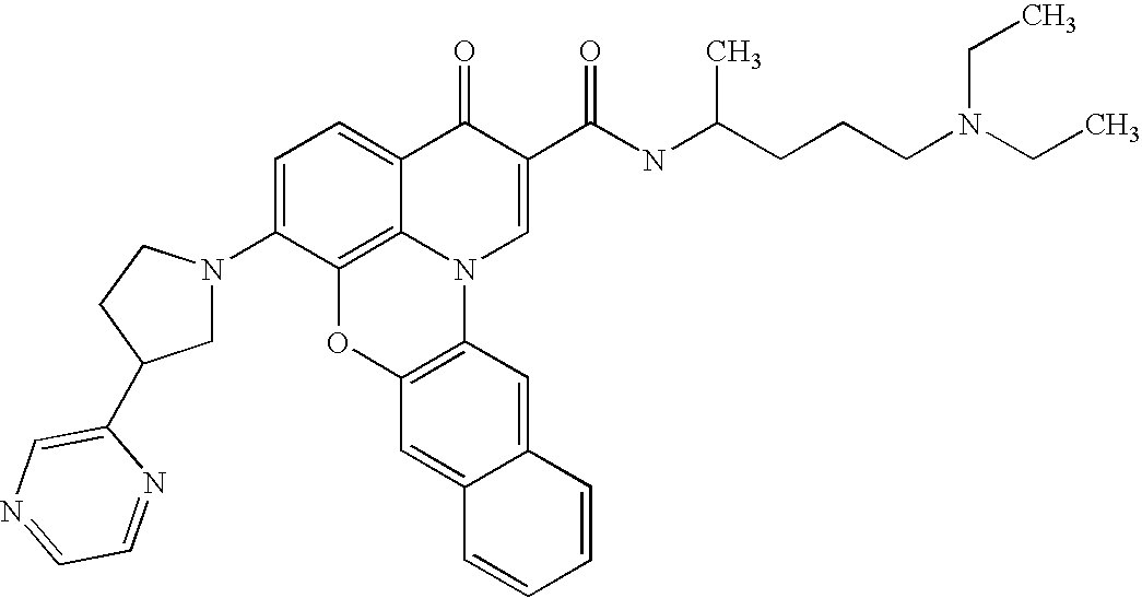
C1=C(N2CC(C3=CN=CC=N3)CC2)C2=C3C(=C1)C(=O)C(C(NC(CCCN(CC)CC)C)=O)=CN3C1=C(O2)C=C2C(=C1)C=CC=C2
